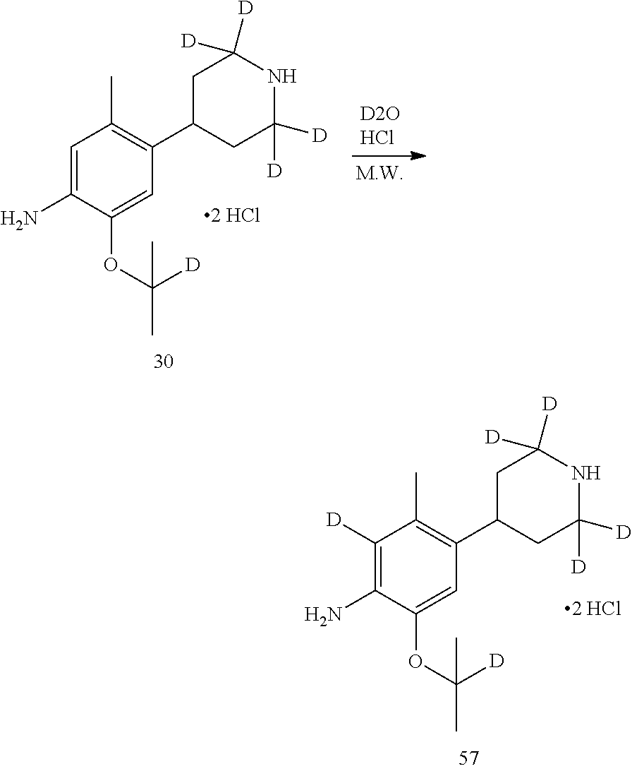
C1([D])=C(N)C(OC(C)([D])C)=CC(C2CC([D])([D])NC([D])([D])C2)=C1C.C1=C(N)C(OC(C)([D])C)=CC(C2CC([D])([D])NC([D])([D])C2)=C1C
